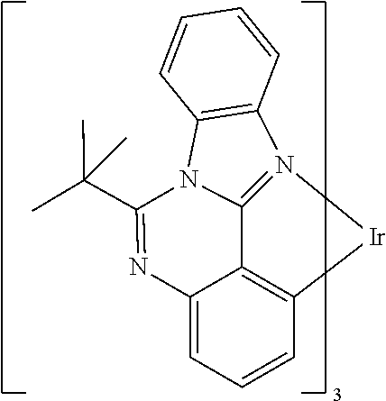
C12=C3C=CC=C1N=C(C(C)(C)C)N1C2=N([Ir]3)C2=C1C=CC=C2
